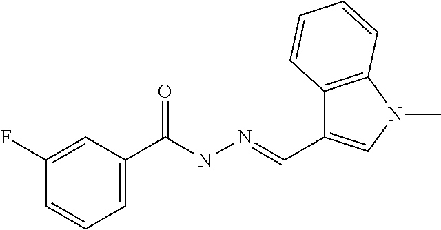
C1=C(C(=O)NN=CC2=CN(C)C3=C2C=CC=C3)C=C(F)C=C1
